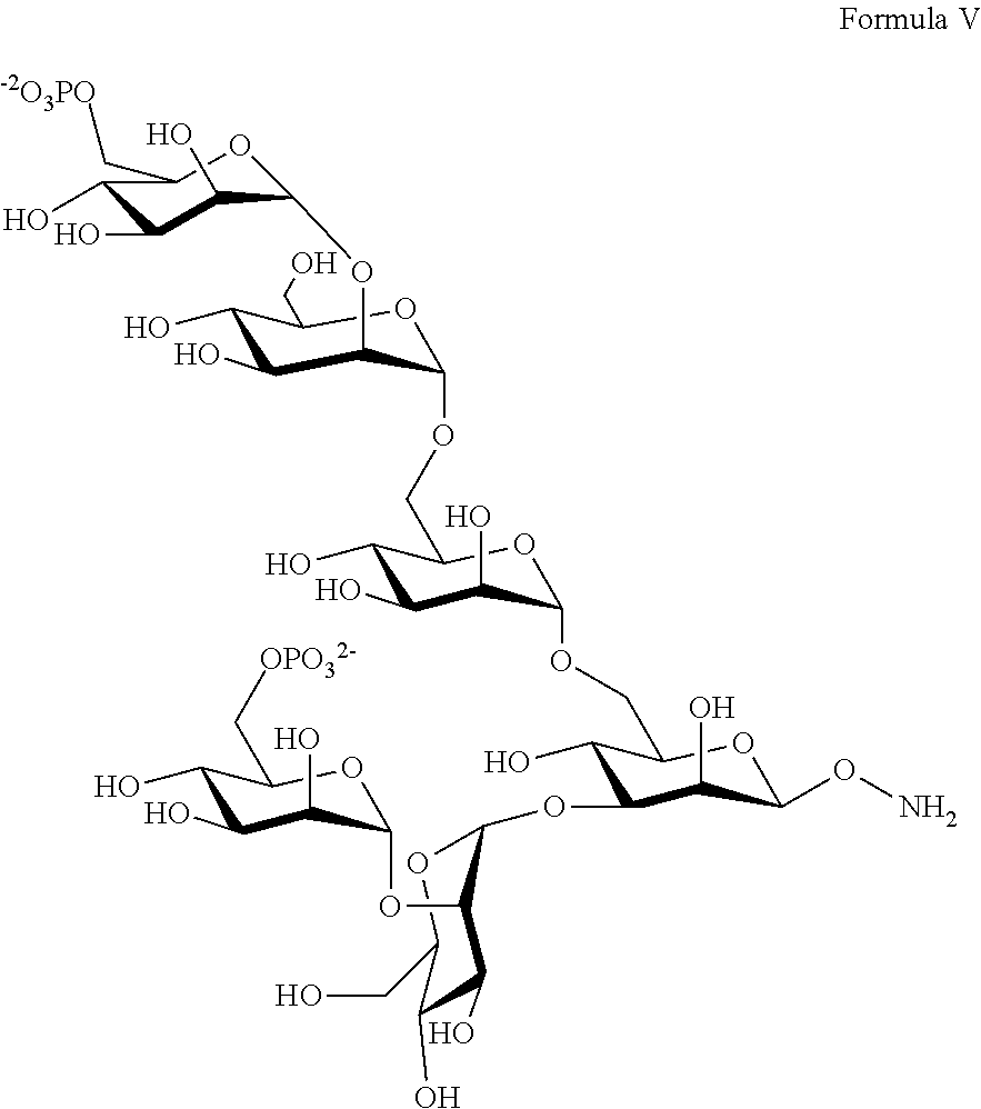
C1(O)C(C[-2O3PO])OC(OC2C(O)C(O)C(CO)OC2OCC2OC(OCC3OC(ON)C(O)C(OC4OC(CO)C(O)C(O)C4OC4OC(C[OPO32-])C(O)C(O)C4O)C3O)C(O)C(O)C2O)C(O)C1O
